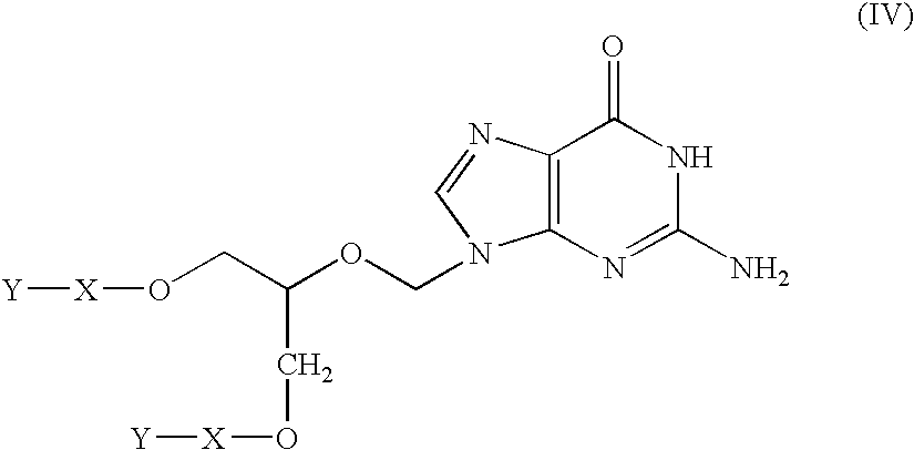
[Y][X]OCC(OCN1C2=C(C(=O)NC(N)=N2)N=C1)CO[X][Y]
